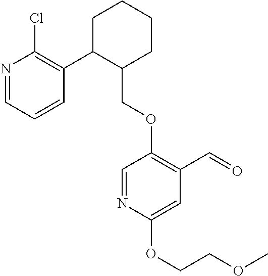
C1C(C2=C(Cl)N=CC=C2)C(COC2=C(C=O)C=C(OCCOC)N=C2)CCC1
